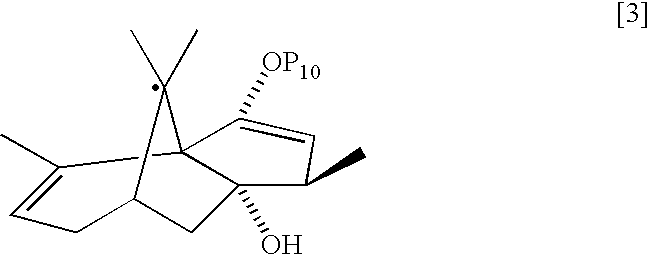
C123C(C)=CCC(CC1(O)C(C)C=C2[OP10])C3(C)C
